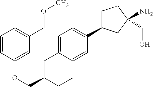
O(CC1CC2=CC=C(C3CCC(N)(CO)C3)C=C2CC1)C1=CC(COC)=CC=C1
